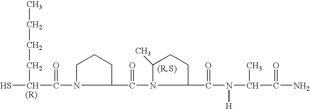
SC(C(=O)N1C(C(=O)N2C(C(=O)N([H])C(C)C(=O)N)CCC2C)CCC1)CCCC
